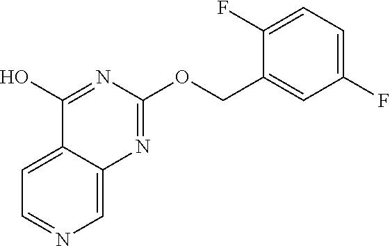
C1=C2C(=CC=N1)C(O)=NC(OCC1=CC(F)=CC=C1F)=N2
